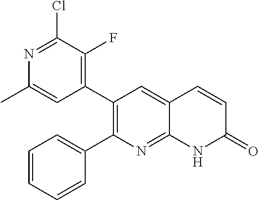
N1=C(Cl)C(F)=C(C2=C(C3=CC=CC=C3)N=C3C(=C2)C=CC(=O)N3)C=C1C
